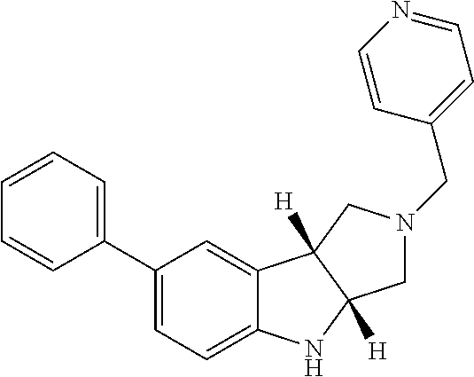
C1(C2=CC=CC=C2)=CC=C2C(=C1)C1([H])C([H])(N2)CN(CC2=CC=NC=C2)C1
